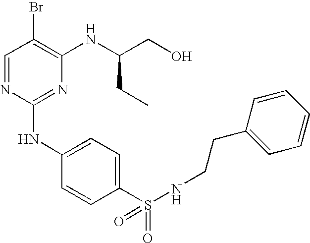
C1=NC(NC2=CC=C(S(=O)(=O)NCCC3=CC=CC=C3)C=C2)=NC(NC(CO)CC)=C1Br
